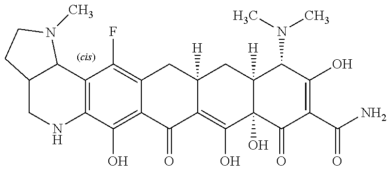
C12=C(C(O)=C3C(=C1F)CC1([H])C(=C(O)C4(O)C([H])(C1)C(N(C)C)C(O)=C(C(N)=O)C4=O)C3=O)NCC1C2N(C)CC1
